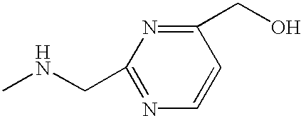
N1=C(CNC)N=C(CO)C=C1
